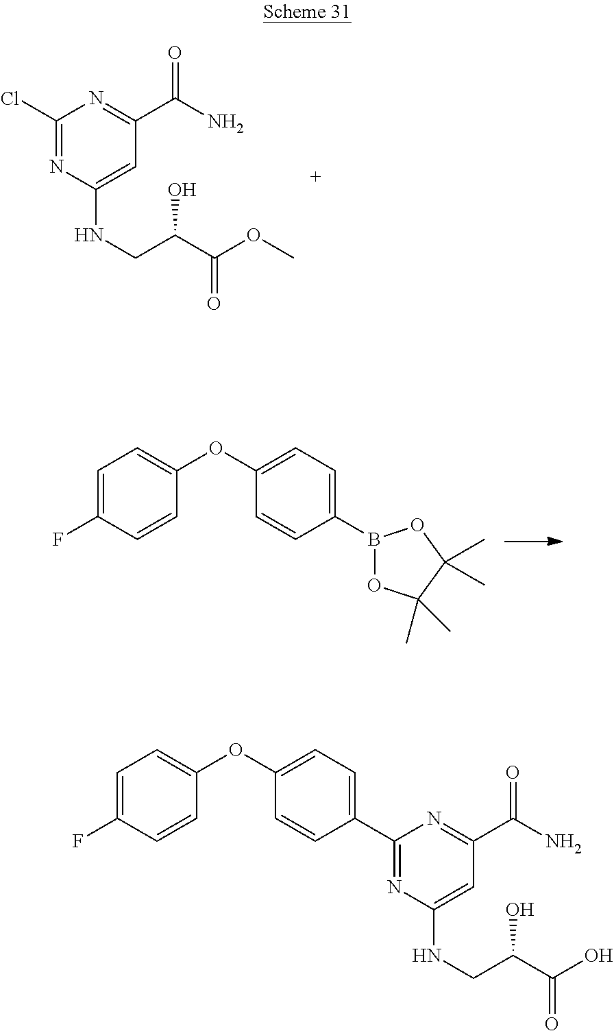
C1(Cl)=NC(NCC(C(OC)=O)O)=CC(C(N)=O)=N1.C1(B2OC(C)(C)C(C)(C)O2)=CC=C(OC2=CC=C(F)C=C2)C=C1.C1=C(C2=NC(NCC(C(O)=O)O)=CC(C(N)=O)=N2)C=CC(OC2=CC=C(F)C=C2)=C1
